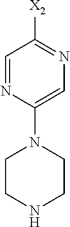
C1=C(N2CCNCC2)N=CC([X2])=N1
